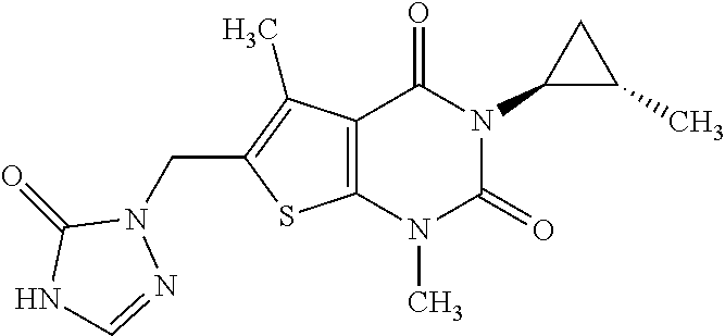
C12=C(N(C)C(=O)N(C3C(C)C3)C1=O)SC(CN1C(=O)NC=N1)=C2C
